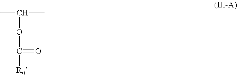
CC(C)OC([R0])=O
